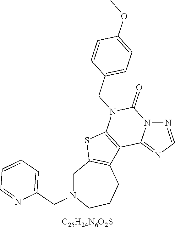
N12N=CN=C1C1=C(N(CC3=CC=C(OC)C=C3)C2=O)SC2=C1CCCN(CC1=CC=CC=N1)C2.[C25H24N6O2S]
